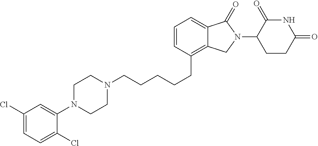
C(CCCCC1=C2C(=CC=C1)C(=O)N(C1C(=O)NC(=O)CC1)C2)N1CCN(C2=CC(Cl)=CC=C2Cl)CC1
